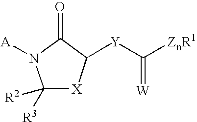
C1([R3])([R2])[X]C([Y]C([ZnR1])=[W])C(=O)N1[A]
